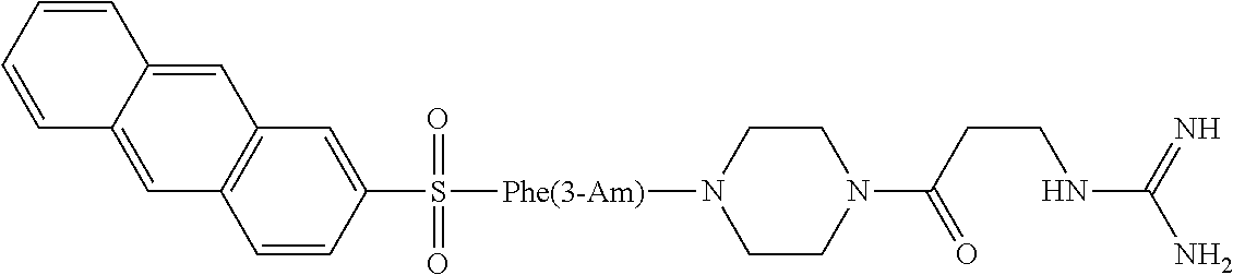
C1=CC=CC2=CC3=C(C=C12)C=C(S(=O)(=O)[Phe(3-Am)]N1CCN(C(CCNC(N)=N)=O)CC1)C=C3
